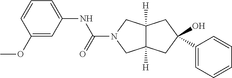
C12([H])C([H])(CC(O)(C3=CC=CC=C3)C1)CN(C(NC1=CC=CC(OC)=C1)=O)C2
